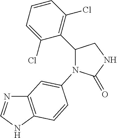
C12=C(NC=N1)C=CC(N1C(=O)NCC1C1=C(Cl)C=CC=C1Cl)=C2
